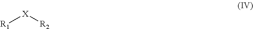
[R1][X][R2]
